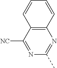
[NC]C1=NC(C)=NC2=C1C=CC=C2
